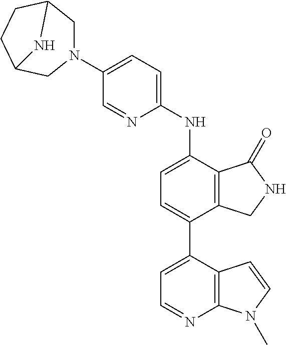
N1(C2=CC=C(NC3=CC=C(C4=CC=NC5=C4C=CN5C)C4=C3C(=O)NC4)N=C2)CC2CCC(C1)N2
